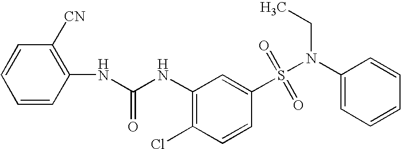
C1=CC(NC(NC2=C(Cl)C=CC(S(N(C3=CC=CC=C3)CC)(=O)=O)=C2)=O)=C([CN])C=C1
